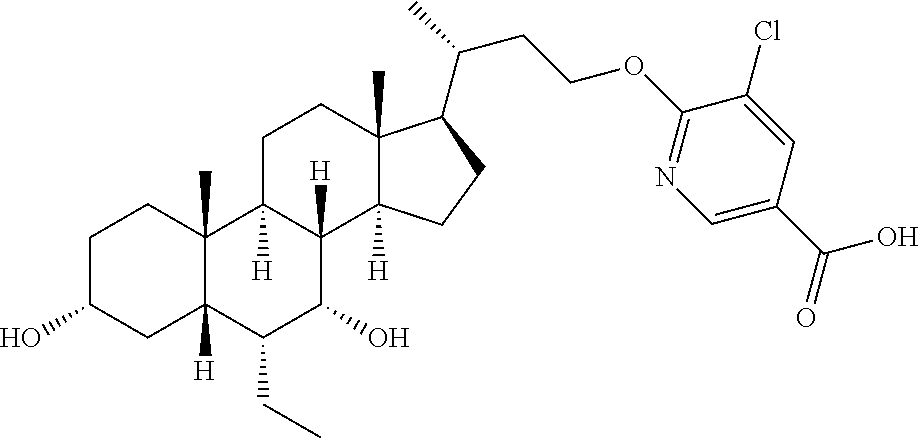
OC1CCC2(C)C([H])(C1)C(CC)C(O)C1([H])C2([H])CCC2(C)C1([H])CCC2C(C)CCOC1=NC=C(C(=O)O)C=C1Cl
